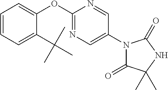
N1=C(OC2=CC=CC=C2C(C)(C)C)N=CC(N2C(=O)C(C)(C)NC2=O)=C1
